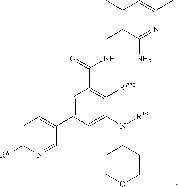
C1=C([RB1])N=CC(C2=CC(C(=O)NCC3=C(C)C=C(C)N=C3N)=C([RB20])C(N([RB3])C3CCOCC3)=C2)=C1
